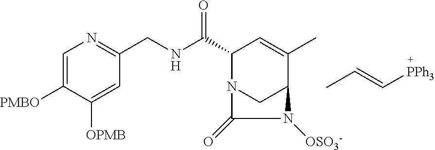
N(C(C1N2CC(C(C)=C1)N([OSO3-])C2=O)=O)CC1=NC=C([PMBO])C([OPMB])=C1.CC=C[PPh3]
